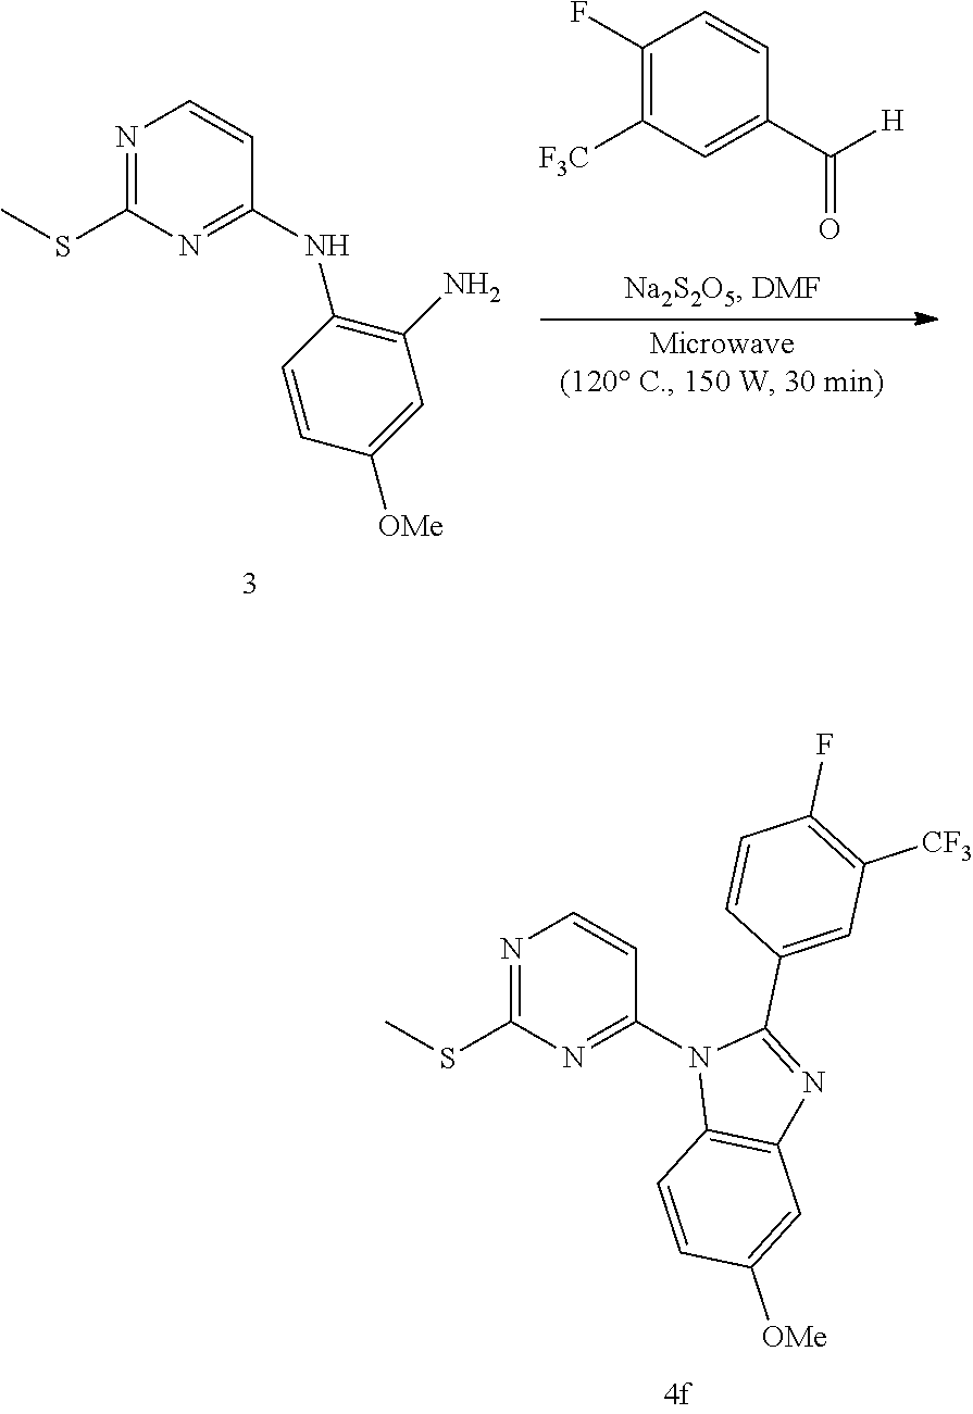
N1=C(SC)N=C(N2C3=C(N=C2C2=CC([CF3])=C(F)C=C2)C=C([OMe])C=C3)C=C1.N1=C(SC)N=C(NC2=C(N)C=C([OMe])C=C2)C=C1.[F3C]C1=C(F)C=CC(C([H])=O)=C1
